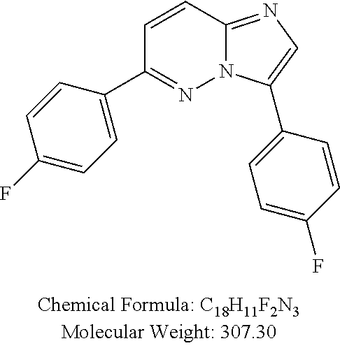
C1=C(F)C=CC(C2=CN=C3N2N=C(C2=CC=C(F)C=C2)C=C3)=C1
